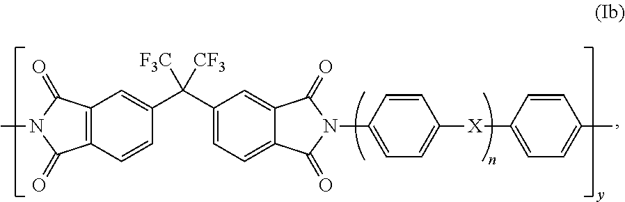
C1=CC(N2C(=O)C3=CC(C([F3C])([CF3])C4=CC5=C(C(=O)N(C)C5=O)C=C4)=CC=C3C2=O)=CC=C1[X]C1=CC=C(C)C=C1
